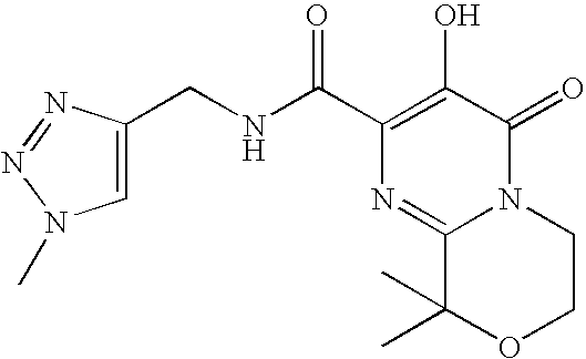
C1(C(NCC2=CN(C)N=N2)=O)=C(O)C(=O)N2C(=N1)C(C)(C)OCC2
